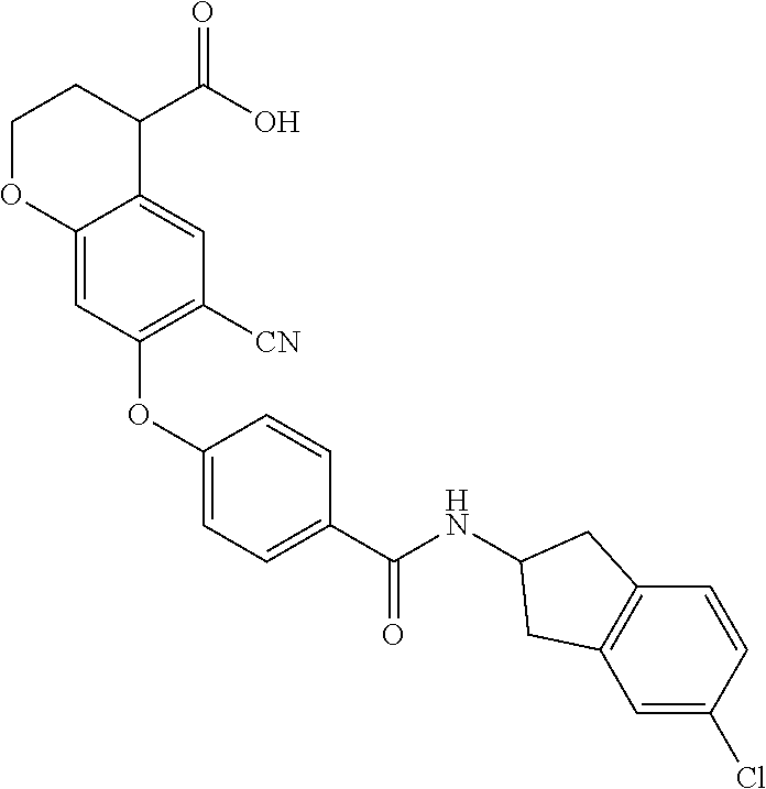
C1(OC2=C([CN])C=C3C(=C2)OCCC3C(O)=O)=CC=C(C(NC2CC3=C(C=C(Cl)C=C3)C2)=O)C=C1
